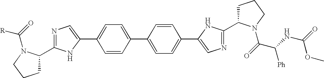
C1=CC(C2=CC=C(C3=CN=C(C4CCCN4C(C(NC(=O)OC)[Ph])=O)N3)C=C2)=CC=C1C1=CN=C(C2CCCN2C([R])=O)N1
